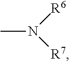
N([R6])([R7])C
